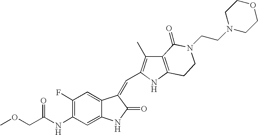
C1(F)=C(NC(=O)COC)C=C2C(=C1)C(=CC1=C(C)C3=C(N1)CCN(CCN1CCOCC1)C3=O)C(=O)N2
